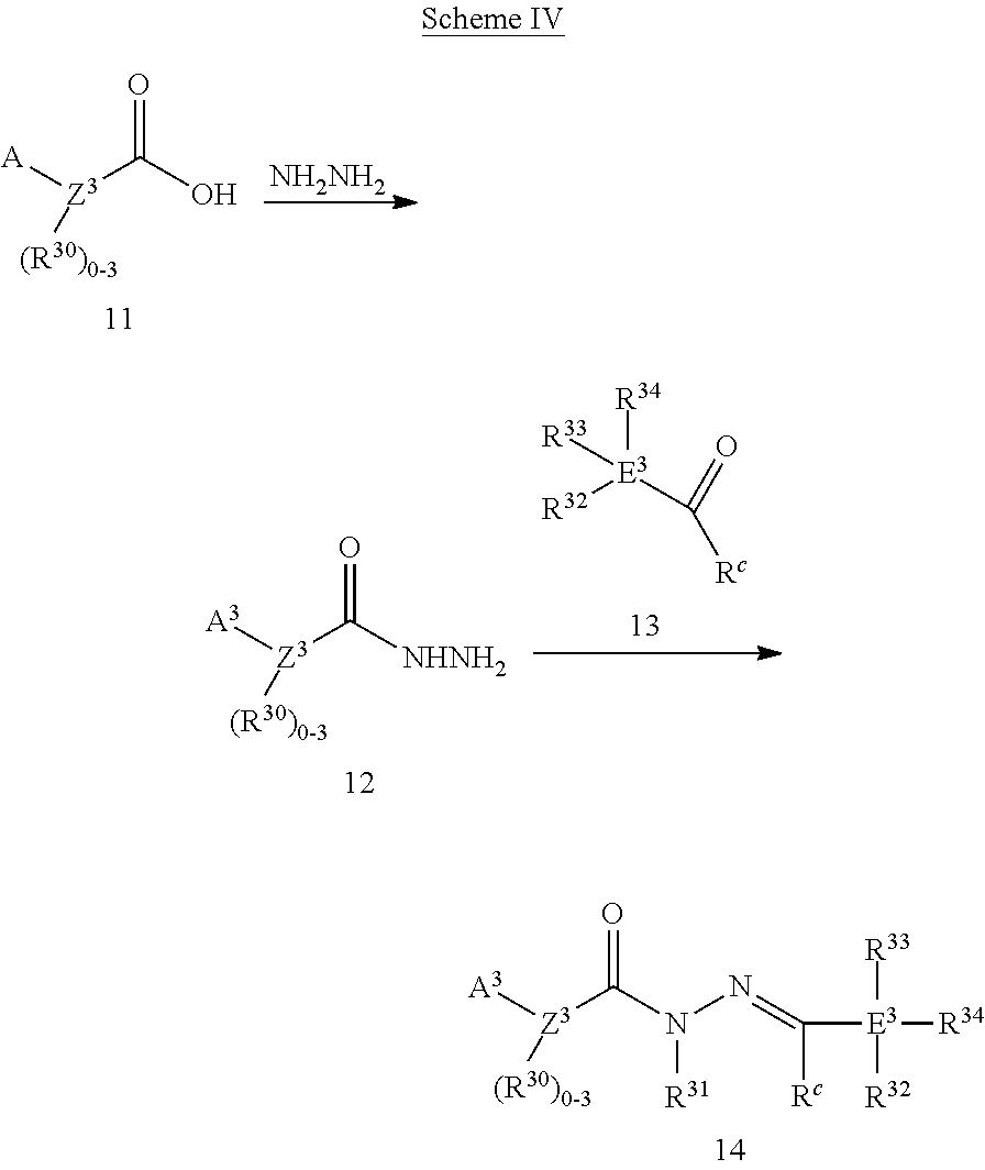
[Z3]([A])([(R30)0-3])C(O)=O.[NH2NH2].[Z3]([A3])([(R30)0-3])C([NHNH2])=O.[R34][E3]([R33])(C([Rc])=O)[R32].[Z3]([A3])([(R30)0-3])C(N(N=C([Rc])[E3]([R33])([R32])[R34])[R31])=O
